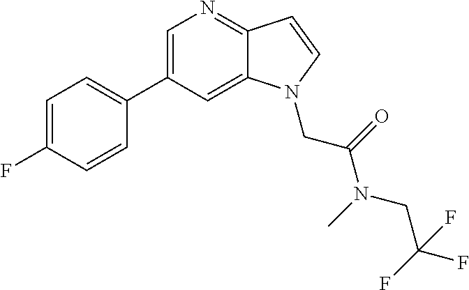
C1=C(C2=CC=C(F)C=C2)C=C2C(=N1)C=CN2CC(N(C)CC(F)(F)F)=O
